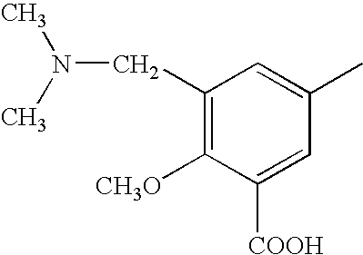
C1(CN(C)C)=C([CH3O])C([COOH])=CC(C)=C1
